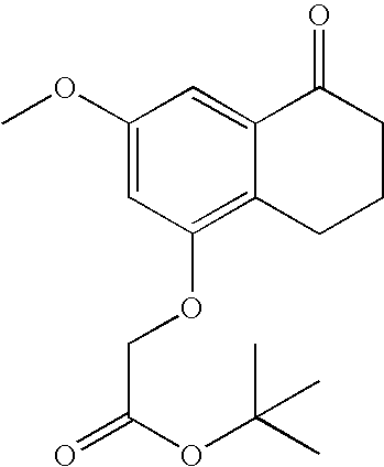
C1(OC)=CC(OCC(=O)OC(C)(C)C)=C2C(=C1)C(=O)CCC2
